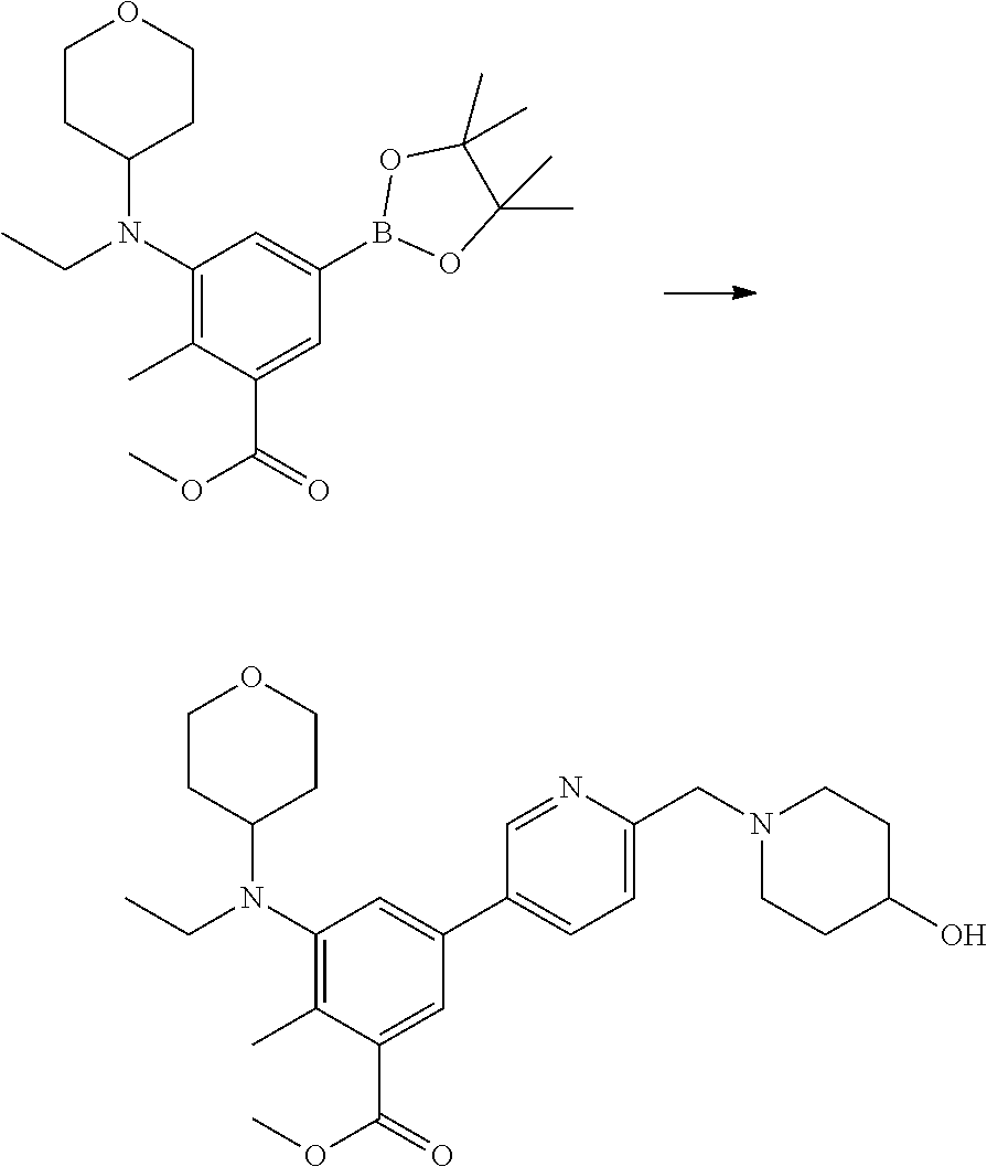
B1(C2=CC(N(C3CCOCC3)CC)=C(C)C(C(OC)=O)=C2)OC(C)(C)C(C)(C)O1.C1CC(N(CC)C2=C(C)C(C(OC)=O)=CC(C3=CC=C(CN4CCC(O)CC4)N=C3)=C2)CCO1
